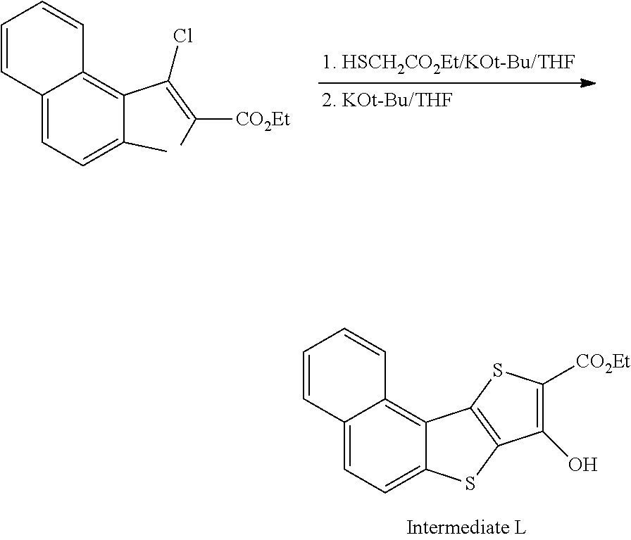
C12=CC=C(C)C(C(=C([CO2Et])C)Cl)=C1C=CC=C2.C12=CC=C3C(=C1C=CC=C2)C1=C(S3)C(O)=C([CO2Et])S1
